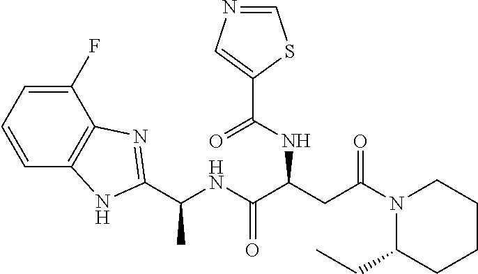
N1(C(CC(C(NC(C)C2=NC3=C(C=CC=C3F)N2)=O)NC(C2=CN=CS2)=O)=O)C(CC)CCCC1
